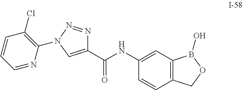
C1(C(NC2=CC3=C(C=C2)COB3O)=O)=CN(C2=C(Cl)C=CC=N2)N=N1
